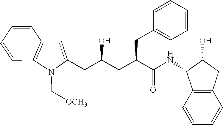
C12=C(C=CC=C1)C(NC(C(CC(CC1=CC3=C(N1C[OCH3])C=CC=C3)O)CC1=CC=CC=C1)=O)C(O)C2
